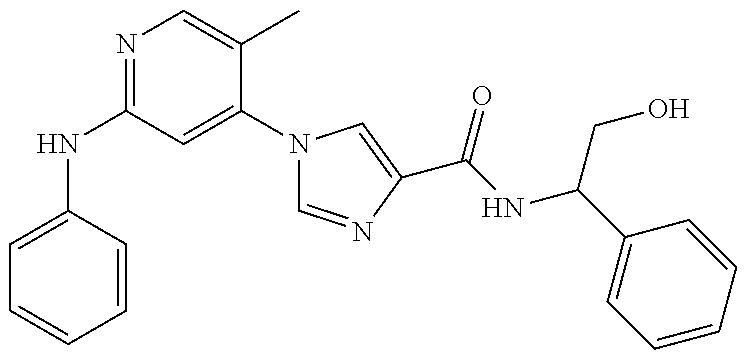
C1=C(NC2=NC=C(C)C(N3C=NC(C(NC(C4=CC=CC=C4)CO)=O)=C3)=C2)C=CC=C1
